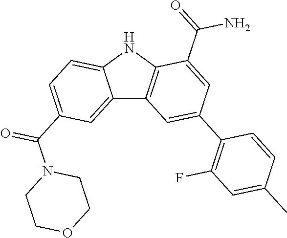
C12=CC(C(N3CCOCC3)=O)=CC=C1NC1=C2C=C(C2=C(F)C=C(C)C=C2)C=C1C(=O)N
